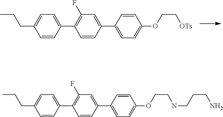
C1=CC(C2=C(F)C=C(C3=CC=C(OCC[OTs])C=C3)C=C2)=CC=C1CCC.C1=CC(C2=C(F)C=C(C3=CC=C(OCCNCCCN)C=C3)C=C2)=CC=C1CCC
